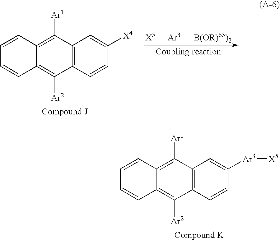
C1=CC2=C([Ar1])C3=C(C([Ar2])=C2C=C1)C=CC([X4])=C3.[X5][Ar3][B(OR)63)2].C1=CC2=C([Ar1])C3=C(C([Ar2])=C2C=C1)C=CC([Ar3][X5])=C3
